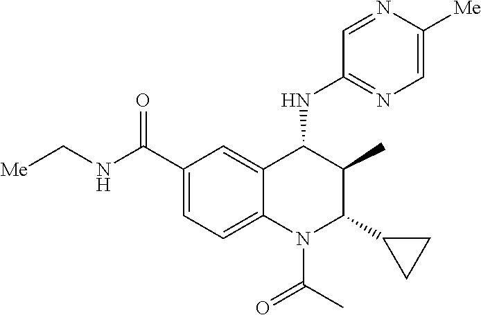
C12=CC(C(NC[Me])=O)=CC=C1N(C(C)=O)C(C1CC1)C(C)C2NC1=NC=C([Me])N=C1
